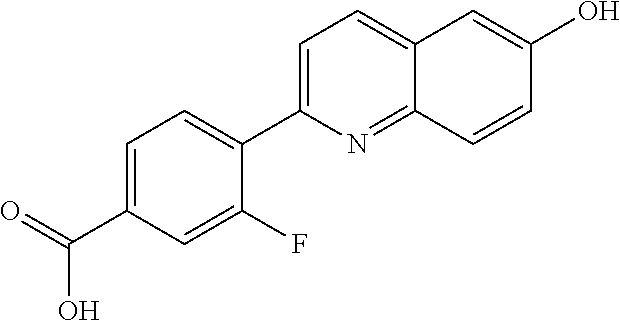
C1=C(C2=CC=C(C(=O)O)C=C2F)N=C2C(=C1)C=C(O)C=C2
